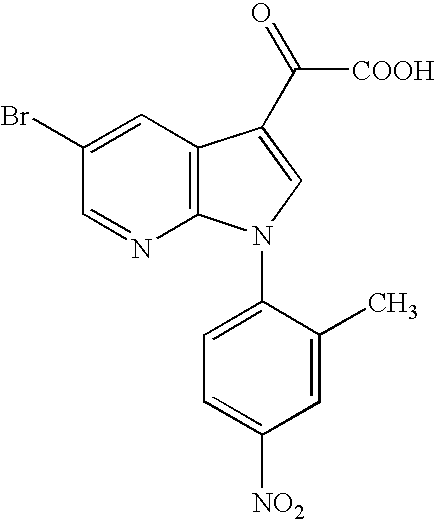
C1(Br)=CC2=C(N=C1)N(C1=CC=C([NO2])C=C1C)C=C2C([COOH])=O
